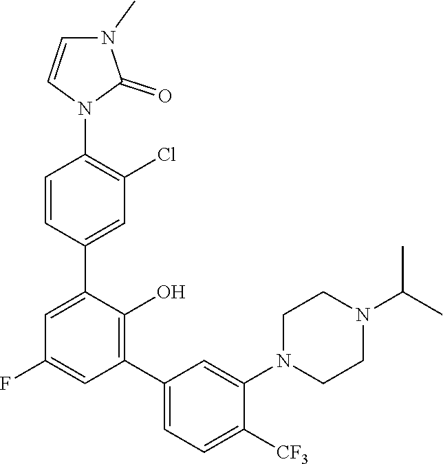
C1=CC(C2=CC(F)=CC(C3=CC=C([CF3])C(N4CCN(C(C)C)CC4)=C3)=C2O)=CC(Cl)=C1N1C(=O)N(C)C=C1
